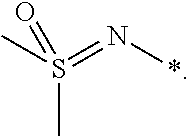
S(C)(C)(=N*)=O
